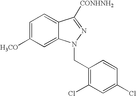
C1=C([H3CO])C=C2C(=C1)C([CONHNH2])=NN2CC1=C(Cl)C=C(Cl)C=C1
